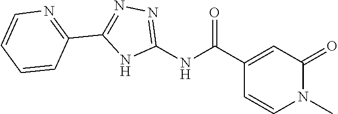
C1(C(=O)NC2=NN=C(C3=NC=CC=C3)N2)=CC(=O)N(C)C=C1
